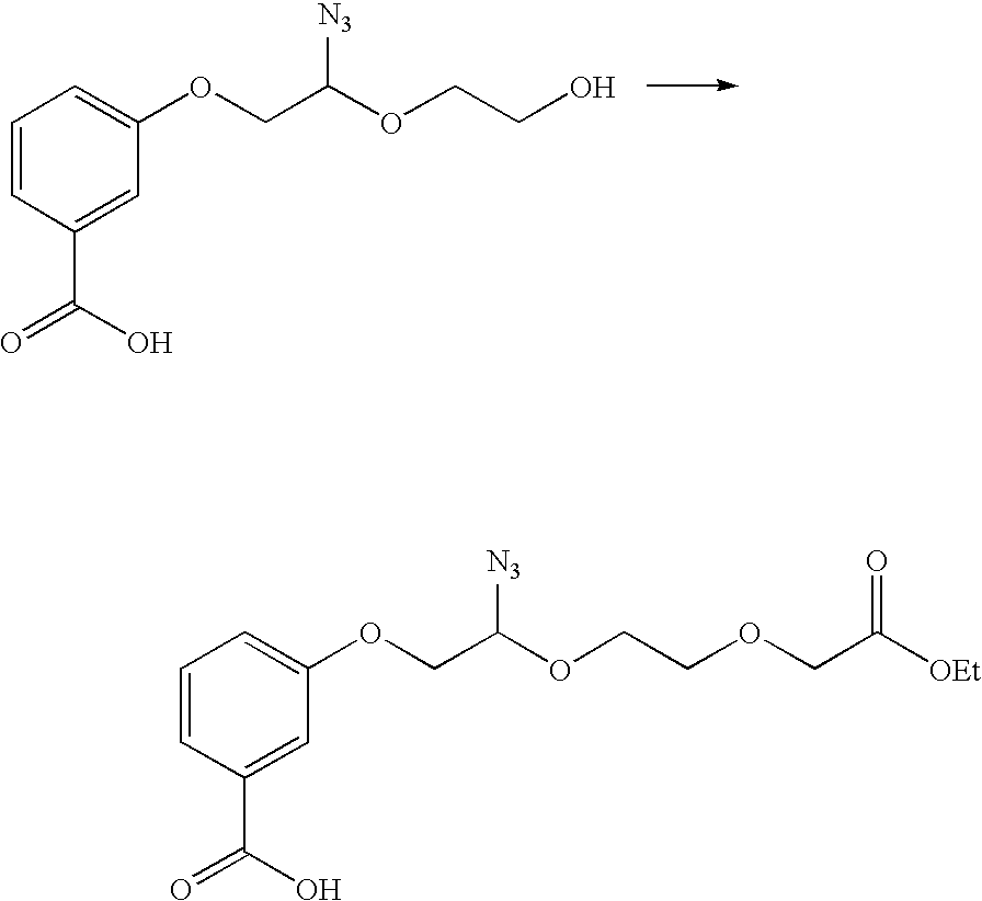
C1=CC(C(=O)O)=CC(OCC(OCCO)[N3])=C1.C1=CC(C(=O)O)=CC(OCC(OCCOCC([OEt])=O)[N3])=C1
